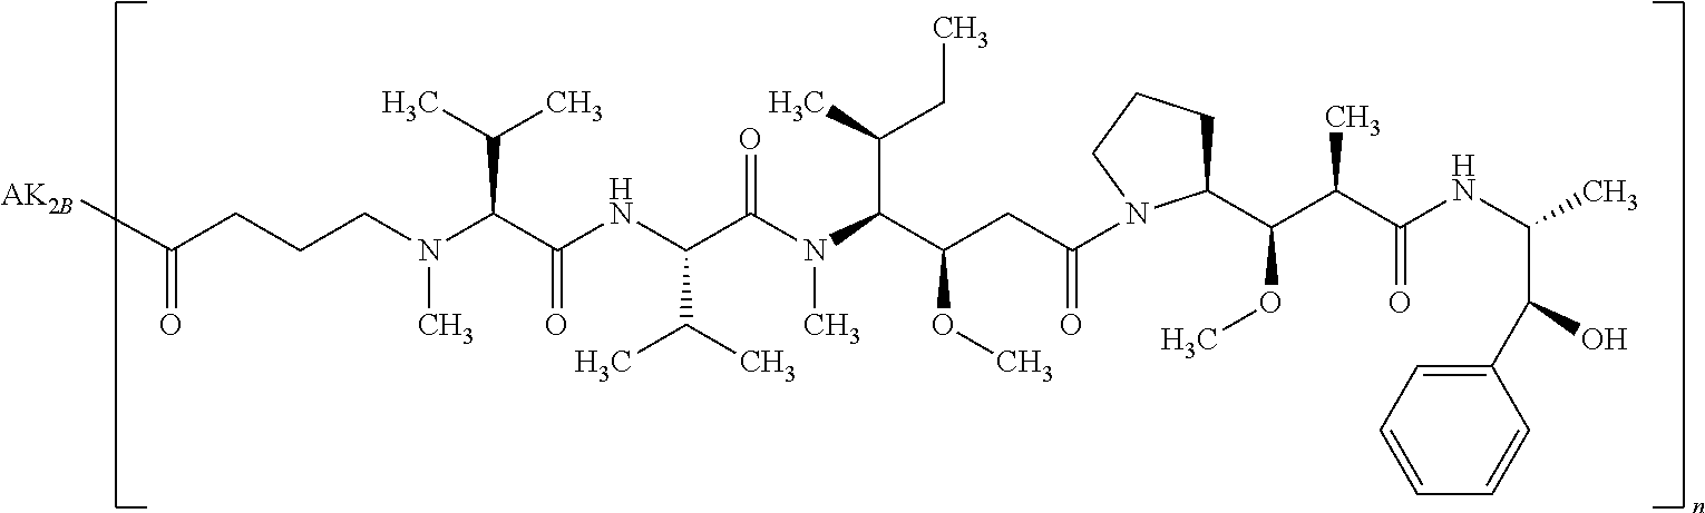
C1(C(OC)C(C(=O)NC(C)C(O)C2=CC=CC=C2)C)CCCN1C(=O)CC(C(N(C(C(NC(C(N(CCCC([AK2B])=O)C)C(C)C)=O)C(C)C)=O)C)C(CC)C)OC
